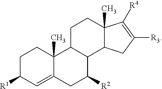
C1C([R1])C=C2C(C)(C1)C1C(C([R2])C2)C2C(C)(CC1)C([R4])=C([R3])C2
